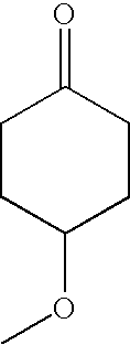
O=C1CCC(OC)CC1
